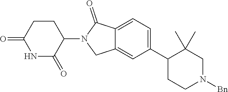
C1=C(C2C(C)(C)CN([Bn])CC2)C=C2C(=C1)C(=O)N(C1C(=O)NC(=O)CC1)C2
